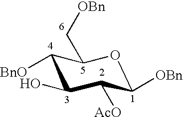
C1([BnO])C(O)C([AcO])C([OBn])OC1C[OBn]
